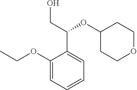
C1(OCC)=CC=CC=C1C(CO)OC1CCOCC1
